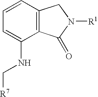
C1=CC=C(NC[R7])C2=C1CN([R1])C2=O
